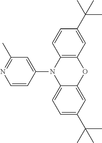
C1=CC(N2C3=C(C=C(C(C)(C)C)C=C3)OC3=CC(C(C)(C)C)=CC=C23)=CC(C)=N1
